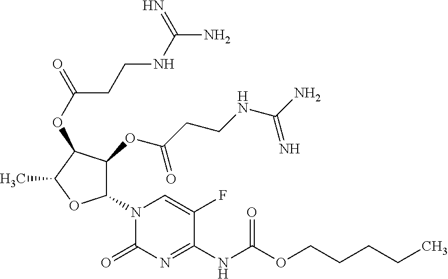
N1(C2C(OC(CCNC(N)=N)=O)C(OC(CCNC(N)=N)=O)C(C)O2)C(=O)N=C(NC(OCCCCC)=O)C(F)=C1
